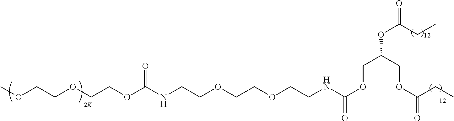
COCCOCCOC(NCCOCCOCCNC(OCC(OC(CC)=O)COC(CC)=O)=O)=O
